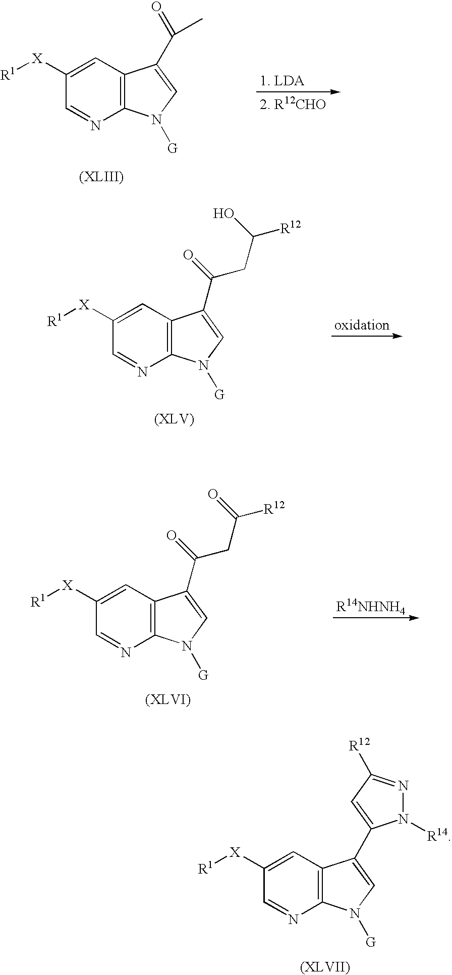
C12=C(C=C([X][R1])C=N1)C(C(=O)C)=CN2[G].C12=C(C=C([X][R1])C=N1)C(C1=CC([R12])=NN1[R14])=CN2[G].C12=C(C=C([X][R1])C=N1)C(C(CC([R12])O)=O)=CN2[G].C12=C(C=C([X][R1])C=N1)C(C(CC([R12])=O)=O)=CN2[G]
